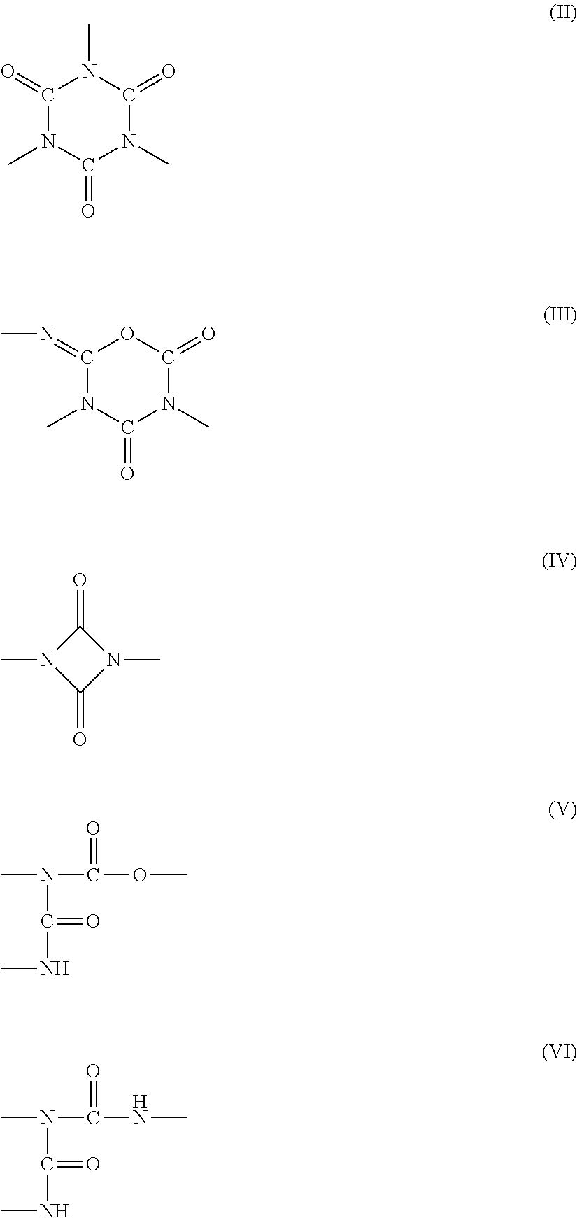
C1(=O)N(C)C(=O)N(C)C(=O)N1C.C1(=NC)N(C)C(=O)N(C)C(=O)O1.C1(=O)N(C)C(=O)N1C.CN(C(=O)NC)C(=O)OC.CN(C(=O)NC)C(=O)NC
